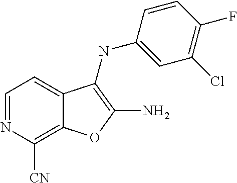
C1=NC([CN])=C2C(=C1)C(NC1=CC(Cl)=C(F)C=C1)=C(N)O2
